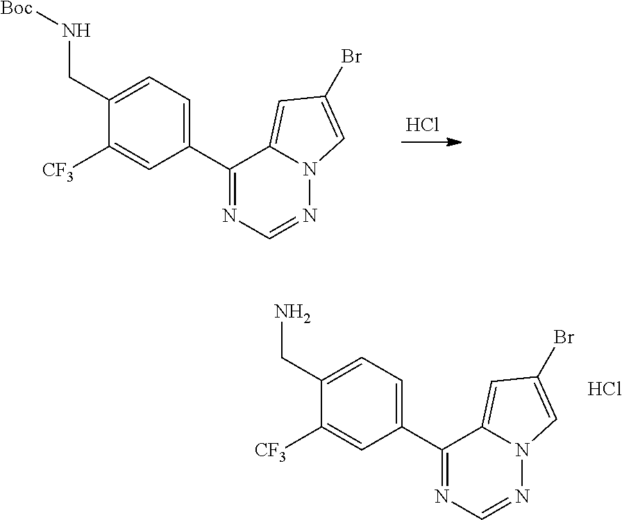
Cl.C1(CN[Boc])=CC=C(C2=NC=NN3C2=CC(Br)=C3)C=C1[CF3].C1(CN)=CC=C(C2=NC=NN3C2=CC(Br)=C3)C=C1[CF3].Cl
